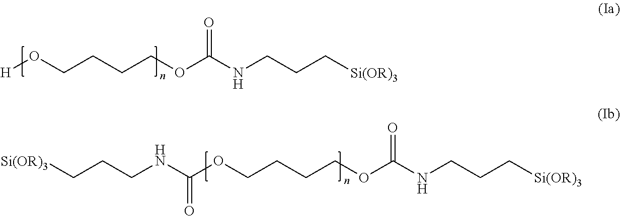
[H]OCCCCOC(NCCC[Si(OR)3])=O.C(OCCCCOC(NCCC[Si(OR)3])=O)(NCCC[Si(OR)3])=O
